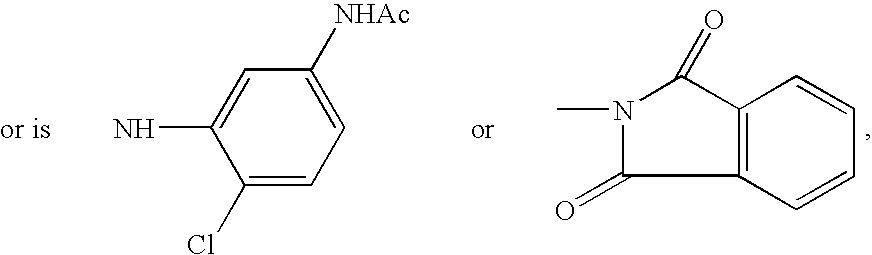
N1(C)C(=O)C2=C(C1=O)C=CC=C2.C1=C(N)C(Cl)=CC=C1[NHAc]
